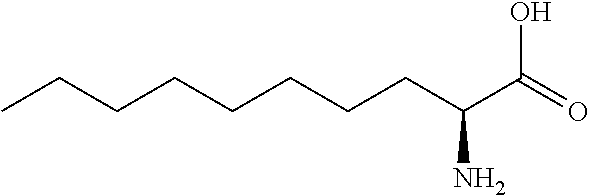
C(C(N)C(=O)O)CCCCCCC
